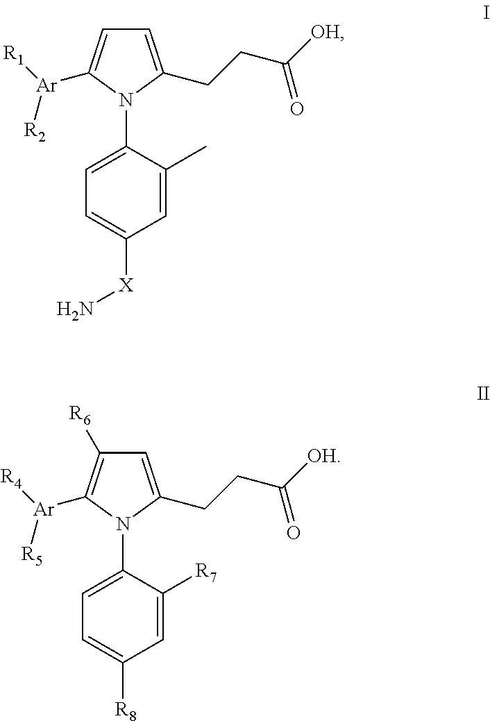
C1=C(CCC([OH])=O)N(C2=CC=C([X]N)C=C2C)C([Ar]([R1])[R2])=C1.C1=C(CCC([OH])=O)N(C2=CC=C([R8])C=C2[R7])C([Ar]([R4])[R5])=C1[R6]
